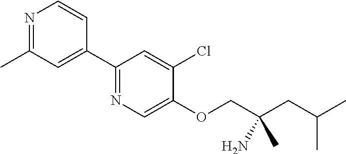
N1=C(C)C=C(C2=NC=C(OCC(CC(C)C)(N)C)C(Cl)=C2)C=C1
